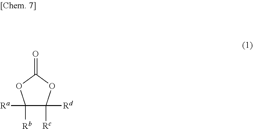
C1([Rb])([Ra])C([Rc])([Rd])OC(=O)O1
